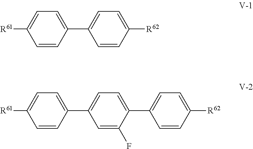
C1([R61])=CC=C(C2=CC=C([R62])C=C2)C=C1.C1([R61])=CC=C(C2=CC=C(C3=CC=C([R62])C=C3)C(F)=C2)C=C1
